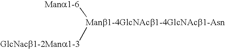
[Mana1-6][Manb1-4GlcNAcb1-4GlcNAcb1-Asn][GlcNacb1-2Mana1-3]
